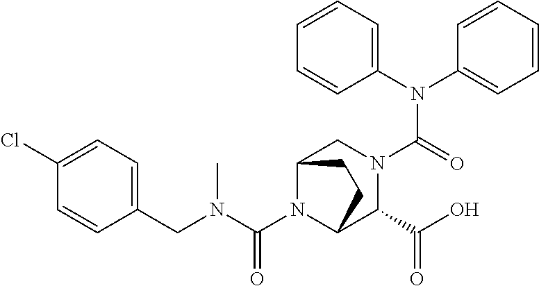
C1(N(C2=CC=CC=C2)C(=O)N2CC3N(C(N(C)CC4=CC=C(Cl)C=C4)=O)C(C2C(O)=O)CC3)=CC=CC=C1
